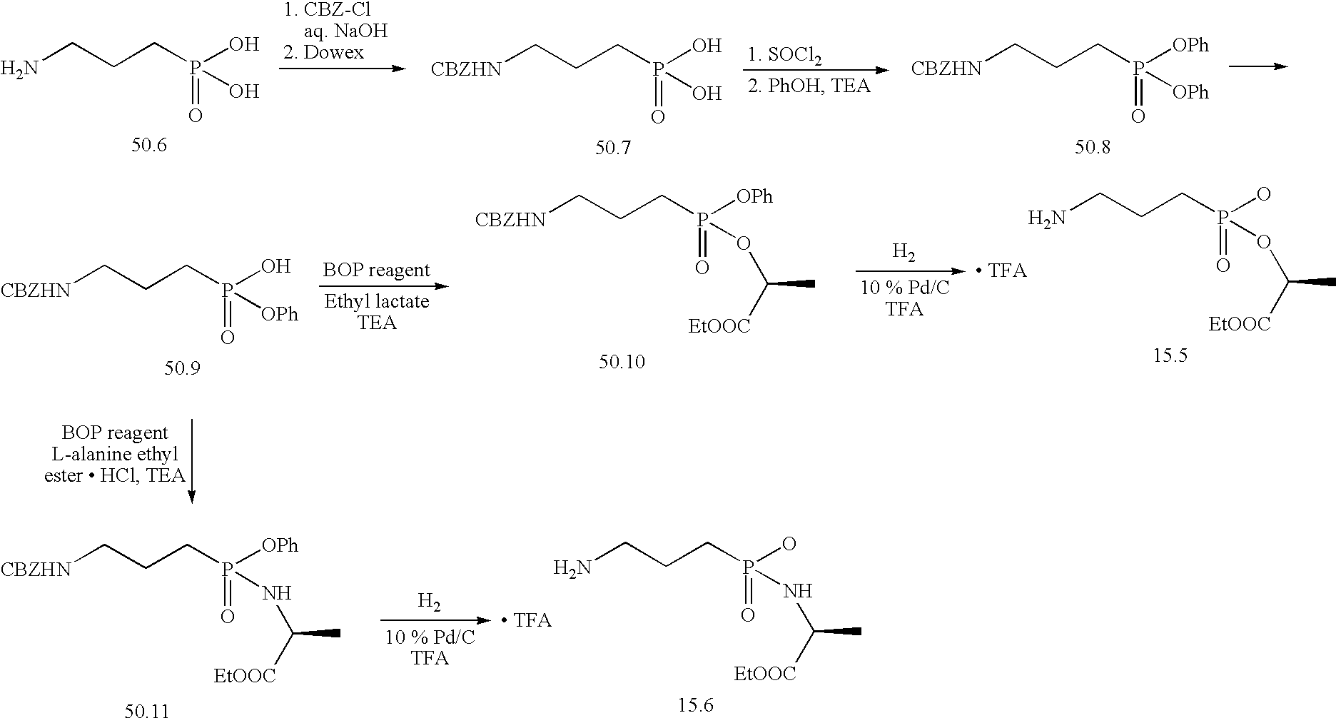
NCCCP(O)(=O)O.[CBZHN]CCCP(O)(=O)O.[CBZHN]CCCP([OPh])(=O)[OPh].[CBZHN]CCCP(O)(=O)[OPh].[CBZHN]CCCP([OPh])(=O)OC([EtOOC])C.[H2].NCCCP(O)(=O)OC([EtOOC])C.[CBZHN]CCCP([OPh])(=O)NC([EtOOC])C.[H2].NCCCP(O)(=O)NC([EtOOC])C
